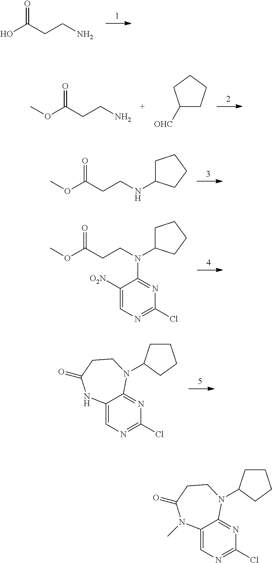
OC(=O)CCN.O(C(=O)CCN)C.C1([OHC])CCCC1.O(C(=O)CCNC1CCCC1)C.O(C(=O)CCN(C1CCCC1)C1=NC(Cl)=NC=C1[O2N])C.C12=CN=C(Cl)N=C1N(C1CCCC1)CCC(=O)N2.C12=CN=C(Cl)N=C1N(C1CCCC1)CCC(=O)N2C
